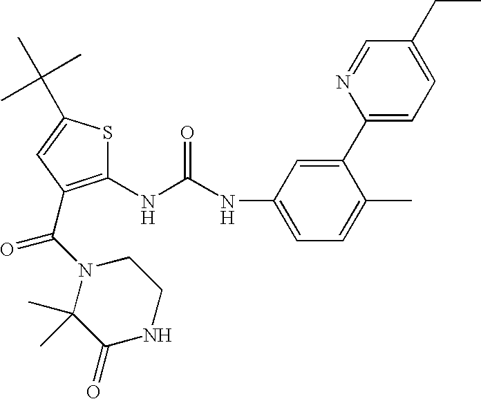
C1(NC(NC2=CC=C(C)C(C3=CC=C(CC)C=N3)=C2)=O)=C(C(=O)N2C(C)(C)C(=O)NCC2)C=C(C(C)(C)C)S1
